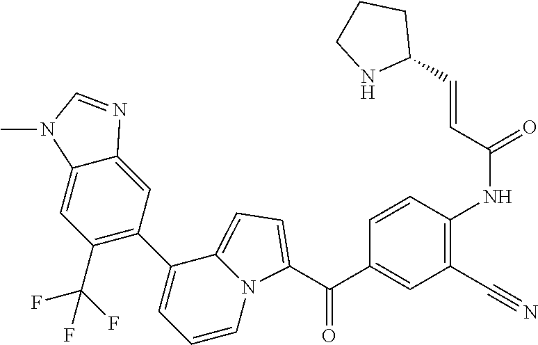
C(C1=CC(C#N)=C(NC(=O)C=CC2CCCN2)C=C1)(=O)C1=CC=C2N1C=CC=C2C1=C(C(F)(F)F)C=C2C(=C1)N=CN2C
